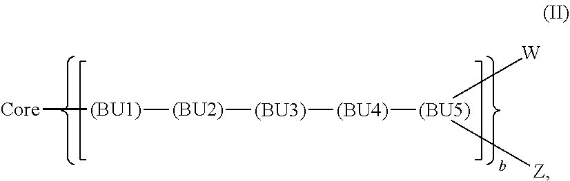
[Core][(BU1)][(BU2)][(BU3)][(BU4)][(BU5)]([W])[Z]
